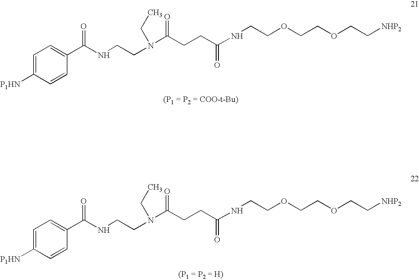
C1=C([P1HN])C=CC(C(NCCN(C(CCC(NCCOCCOCC[NHP2])=O)=O)CC)=O)=C1.C1=C([P1HN])C=CC(C(NCCN(C(CCC(NCCOCCOCC[NHP2])=O)=O)CC)=O)=C1
